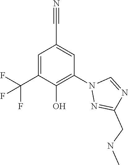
C1=C(C(F)(F)F)C(O)=C(N2N=C(CNC)N=C2)C=C1C#N
